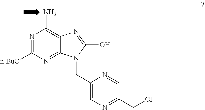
N1=C([n-BuO])N=C2C(=C1N)N=C(O)N2CC1=CN=C(CCl)C=N1
